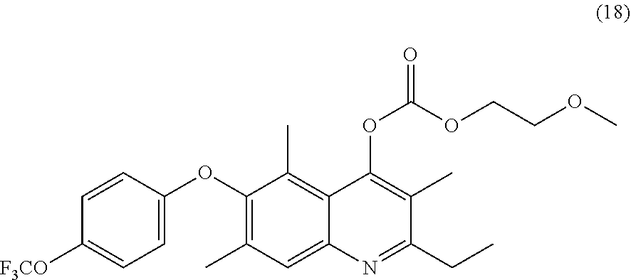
C1=CC([F3CO])=CC=C1OC1=C(C)C=C2C(=C1C)C(OC(=O)OCCOC)=C(C)C(CC)=N2
